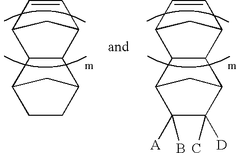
C1=CC2CC1C1C2C2CCC1C2.C1=CC2CC1C1C2C2C([A])(B)C(C)([D])C1C2
